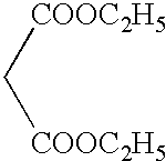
[COOC2H5]C[COOC2H5]
